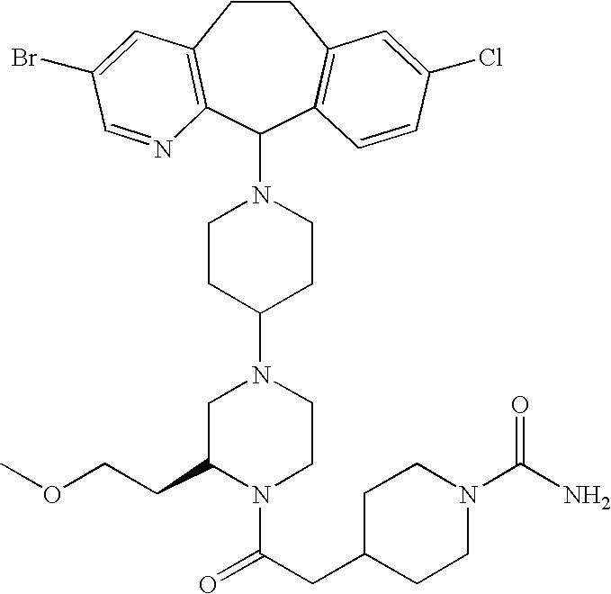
C1CC2=C(C(N3CCC(N4CC(CCOC)N(C(CC5CCN(C(N)=O)CC5)=O)CC4)CC3)C3=C1C=C(Cl)C=C3)N=CC(Br)=C2
